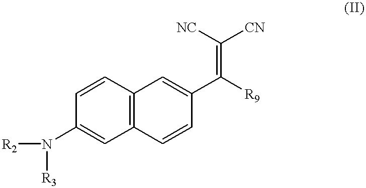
C1=CC2=C(C=C1N([R2])[R3])C=CC(C([R9])=C([NC])[CN])=C2
